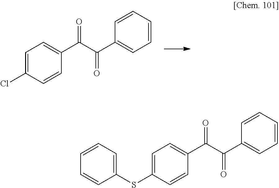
C1=C(Cl)C=CC(C(C(C2=CC=CC=C2)=O)=O)=C1.C1=C(SC2=CC=CC=C2)C=CC(C(C(C2=CC=CC=C2)=O)=O)=C1
